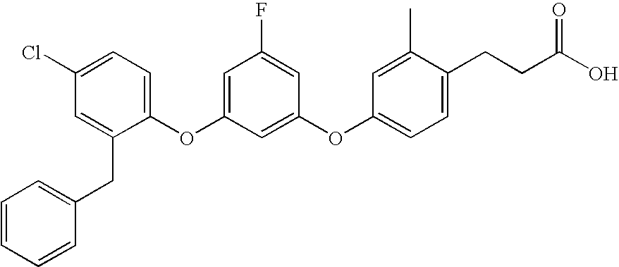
C1=CC=CC(CC2=CC(Cl)=CC=C2OC2=CC(F)=CC(OC3=CC=C(CCC(O)=O)C(C)=C3)=C2)=C1
